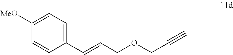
C1([MeO])=CC=C(C=CCOCC#C)C=C1
